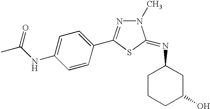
C1=CC(C2=NN(C)C(=NC3CCCC(O)C3)S2)=CC=C1NC(C)=O
